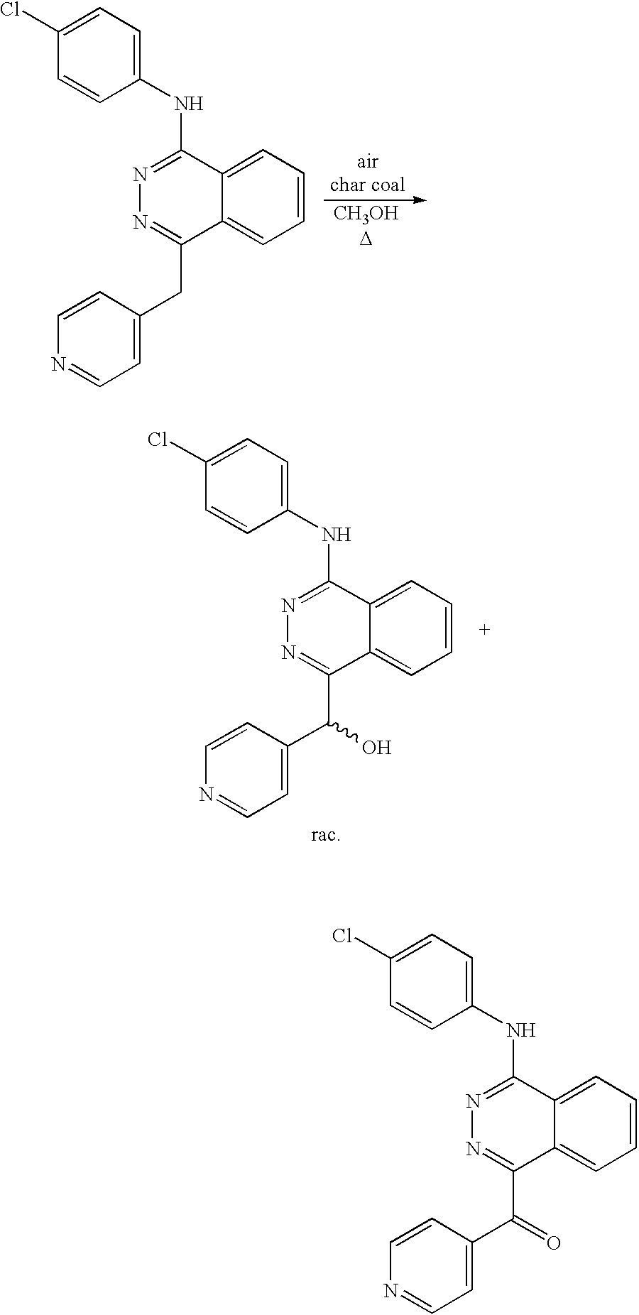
C1=NC=CC(C(C2=NN=C(NC3=CC=C(Cl)C=C3)C3=CC=CC=C23)=O)=C1.C1=NC=CC(CC2=NN=C(NC3=CC=C(Cl)C=C3)C3=CC=CC=C23)=C1.C1=NC=CC(C(C2=NN=C(NC3=CC=C(Cl)C=C3)C3=CC=CC=C23)O)=C1
